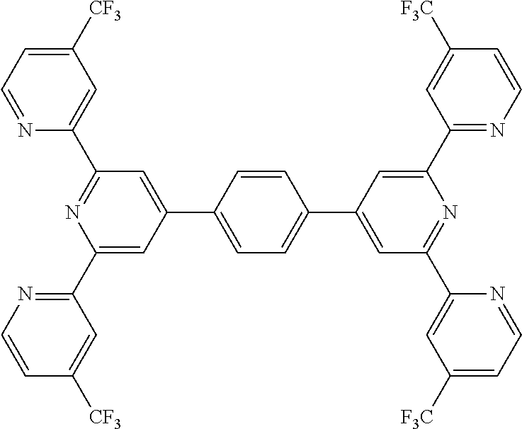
N1=CC=C([CF3])C=C1C1=NC(C2=NC=CC([CF3])=C2)=CC(C2=CC=C(C3=CC(C4=CC([F3C])=CC=N4)=NC(C4=NC=CC([F3C])=C4)=C3)C=C2)=C1
